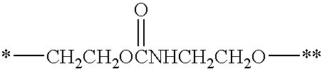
*[CH2CH2OCNHCH2CH2O]([**])=O
